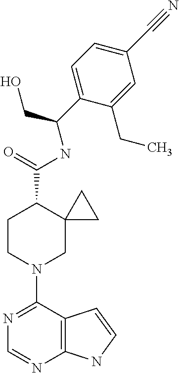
N1=C(N2CC3(C(C(=O)NC(C4=CC=C(C#N)C=C4CC)CO)CC2)CC3)C2=C(N=C1)NC=C2
